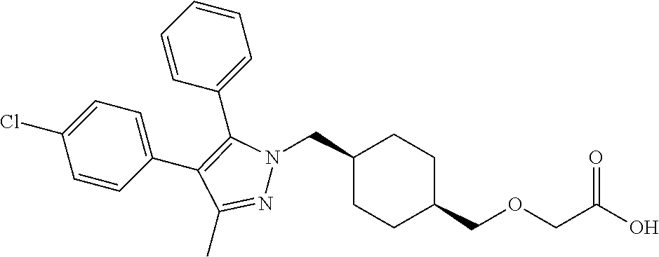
C1(CN2N=C(C)C(C3=CC=C(Cl)C=C3)=C2C2=CC=CC=C2)CCC(COCC(O)=O)CC1
